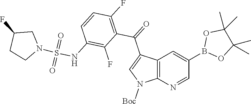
C12=C(N=CC(B3OC(C)(C)C(C)(C)O3)=C1)N([Boc])C=C2C(=O)C1=C(F)C=CC(NS(N2CC(F)CC2)(=O)=O)=C1F
